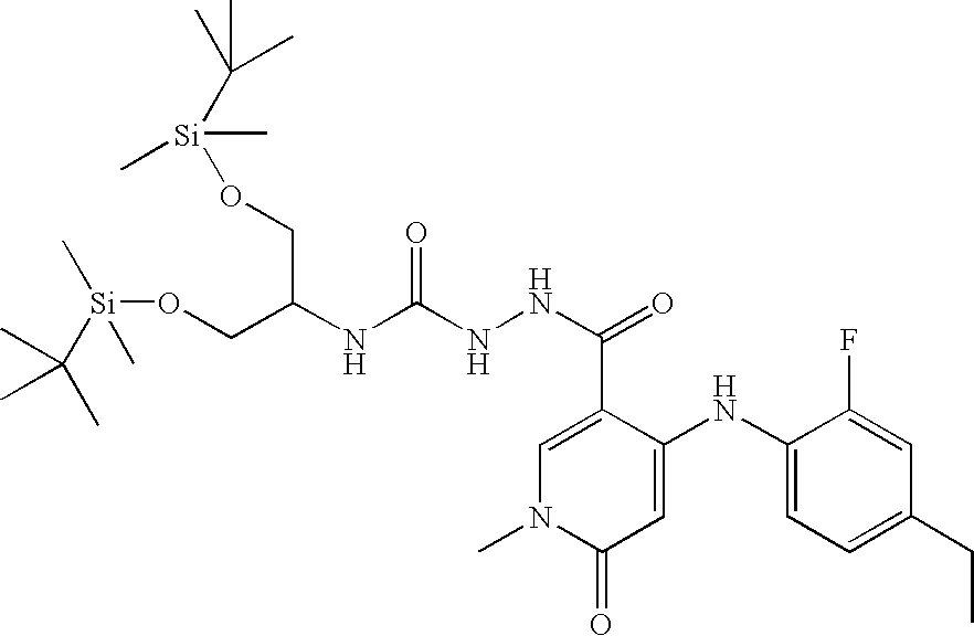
C1=C(C(NNC(NC(CO[Si](C)(C(C)(C)C)C)CO[Si](C(C)(C)C)(C)C)=O)=O)C(NC2=CC=C(CC)C=C2F)=CC(=O)N1C
